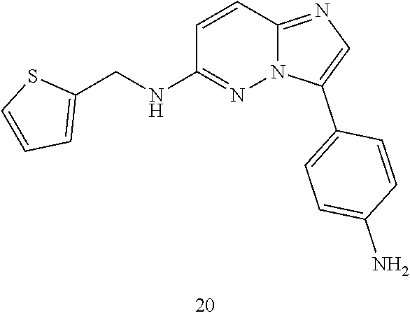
C(C1=CC=CS1)NC1=NN2C(=NC=C2C2=CC=C(N)C=C2)C=C1
